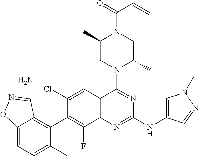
C12=CC=C(C)C(C3=C(F)C4=C(C=C3Cl)C(N3C(C)CN(C(=O)C=C)C(C)C3)=NC(NC3=CN(C)N=C3)=N4)=C1C(N)=NO2
